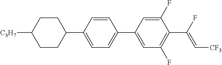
C1CC(C2=CC=C(C3=CC(F)=C(C(F)=C[CF3])C(F)=C3)C=C2)CCC1[C3H7]
